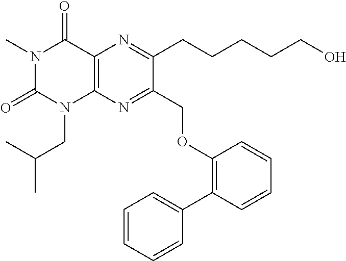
N1(C)C(=O)N(CC(C)C)C2=C(C1=O)N=C(CCCCCO)C(COC1=C(C3=CC=CC=C3)C=CC=C1)=N2
